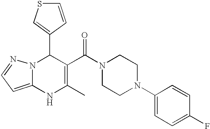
C1(C2=CSC=C2)N2C(=CC=N2)NC(C)=C1C(N1CCN(C2=CC=C(F)C=C2)CC1)=O
